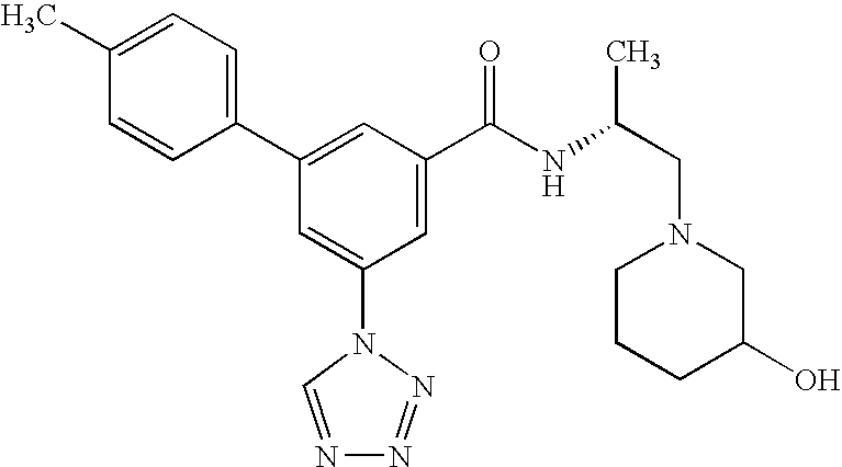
C1(C2=CC(C(NC(CN3CCCC(O)C3)C)=O)=CC(N3C=NN=N3)=C2)=CC=C(C)C=C1
